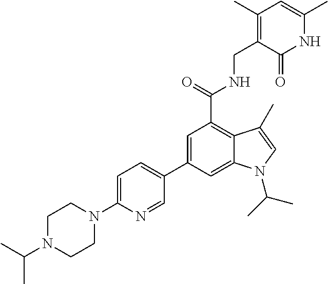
C1(C2=CC(C(NCC3=C(C)C=C(C)NC3=O)=O)=C3C(=C2)N(C(C)C)C=C3C)=CC=C(N2CCN(C(C)C)CC2)N=C1
